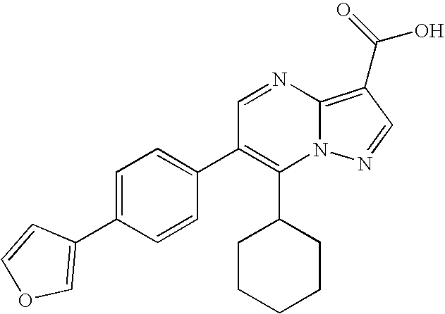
C1(C2CCCCC2)=C(C2=CC=C(C3=COC=C3)C=C2)C=NC2=C(C(O)=O)C=NN12
